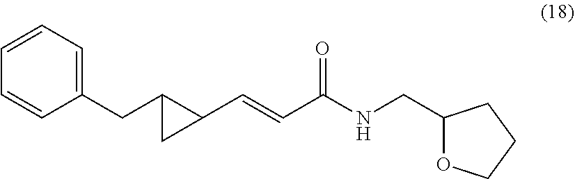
C1(CNC(C=CC2C(CC3=CC=CC=C3)C2)=O)OCCC1
